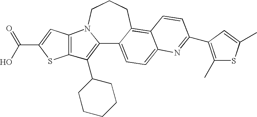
C12=C(C3CCCCC3)C3=C(N1CCCC1=C4C(=CC=C21)N=C(C1=C(C)SC(C)=C1)C=C4)C=C(C(=O)O)S3
